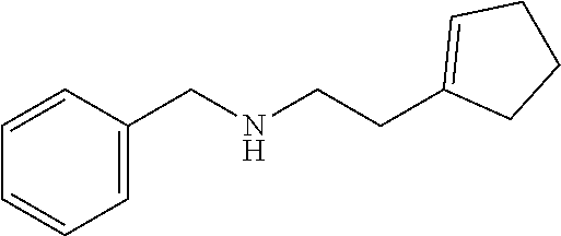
C1=CC=C(CNCCC2=CCCC2)C=C1
